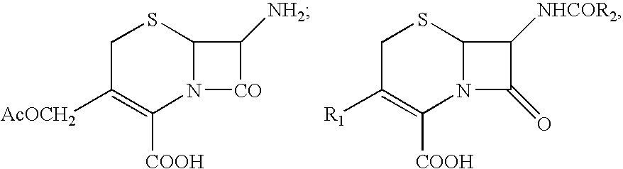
C1C([AcOCH2])=C([COOH])N2C(S1)C([NH2])[CO]2.C1C([R1])=C([COOH])N2C(S1)C([NHCOR2])C2=O
